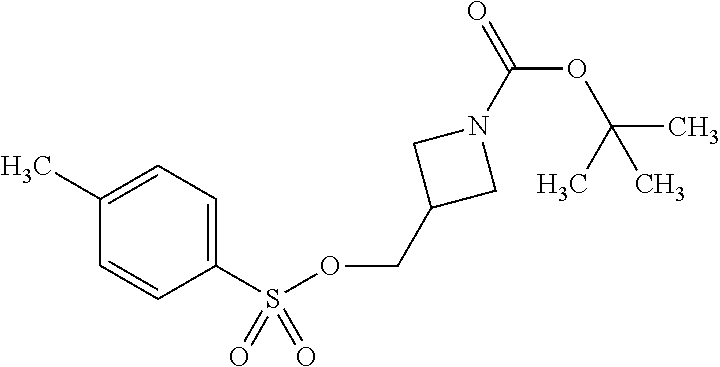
C1(S(OCC2CN(C(OC(C)(C)C)=O)C2)(=O)=O)=CC=C(C)C=C1
